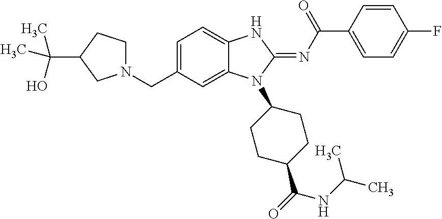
C1=C(CN2CCC(C(C)(O)C)C2)C=C2C(=C1)NC(=NC(C1=CC=C(F)C=C1)=O)N2C1CCC(C(NC(C)C)=O)CC1
